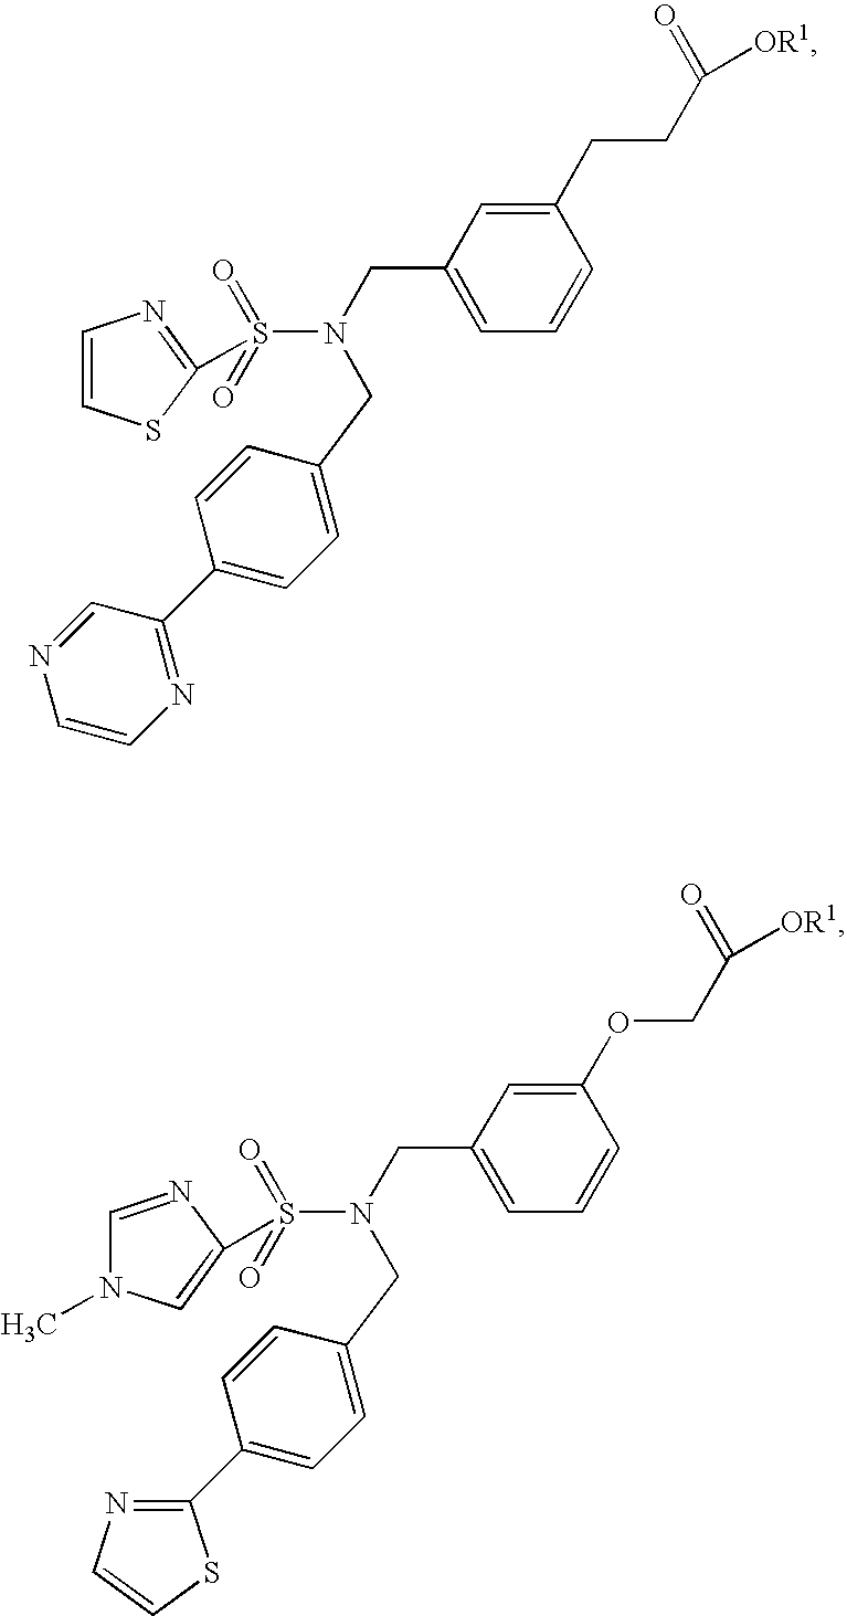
C1(CCC(=O)[OR1])=CC(CN(S(=O)(=O)C2=NC=CS2)CC2=CC=C(C3=NC=CN=C3)C=C2)=CC=C1.C1(OCC(=O)[OR1])=CC(CN(S(=O)(=O)C2=CN(C)C=N2)CC2=CC=C(C3=NC=CS3)C=C2)=CC=C1
